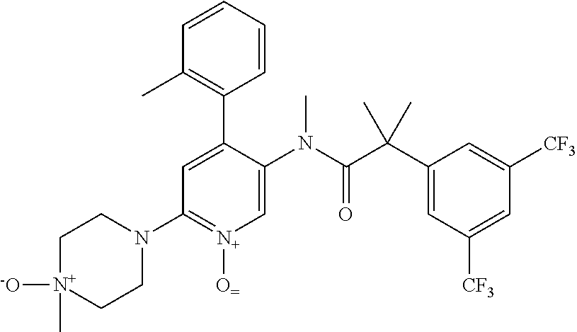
[N+]1([-O])(C)CCN(C2=[N+]([O=])C=C(N(C(C(C3=CC([CF3])=CC([CF3])=C3)(C)C)=O)C)C(C3=C(C)C=CC=C3)=C2)CC1
